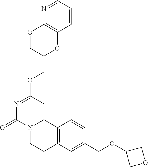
C(OC1=NC(=O)N2C(=C1)C1=C(CC2)C=C(COC2COC2)C=C1)C1OC2=C(OC1)N=CC=C2
